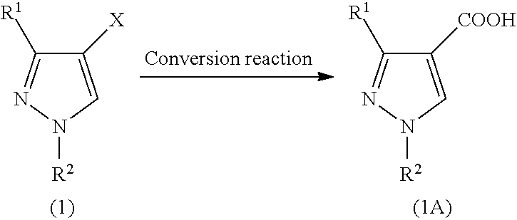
C1([X])=CN([R2])N=C1[R1].C1([COOH])=CN([R2])N=C1[R1]
